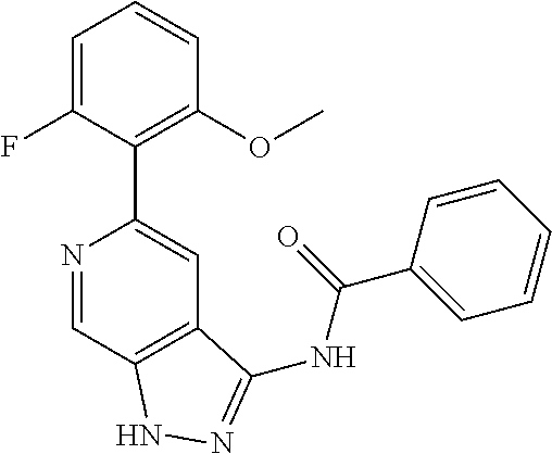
N1=CC2=C(C=C1C1=C(OC)C=CC=C1F)C(NC(C1=CC=CC=C1)=O)=NN2
